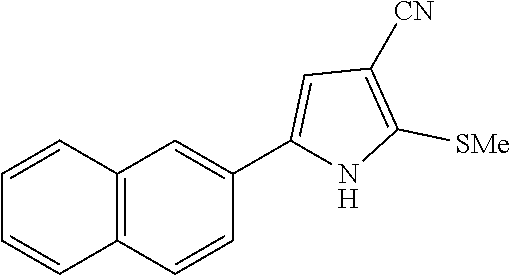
C12=C(C=CC(C3=CC([CN])=C([SMe])N3)=C1)C=CC=C2
